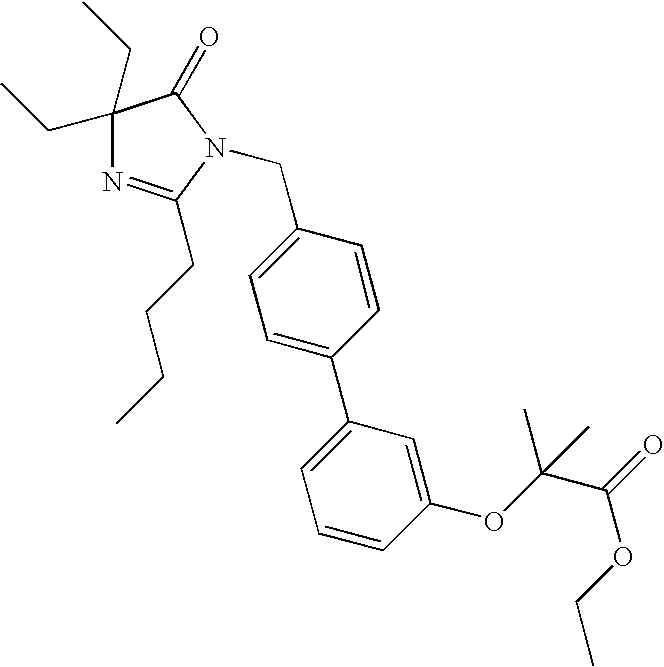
C1=C(CN2C(CCCC)=NC(CC)(CC)C2=O)C=CC(C2=CC=CC(OC(C(=O)OCC)(C)C)=C2)=C1
